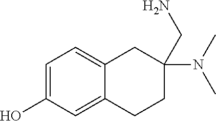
C1=C(O)C=C2C(=C1)CC(N(C)C)(CN)CC2
